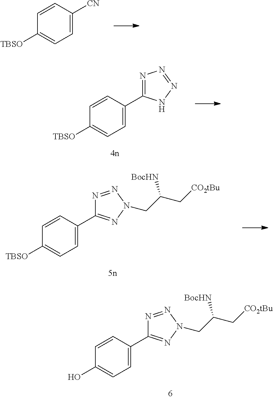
C1=C([CN])C=CC([TBSO])=C1.C1=C(C2=NN=NN2)C=CC([TBSO])=C1.C1=C(C2=NN(CC(C[CO2tBu])[BocHN])N=N2)C=CC([TBSO])=C1.C1=C(C2=NN(CC(C[CO2tBu])[BocHN])N=N2)C=CC(O)=C1
